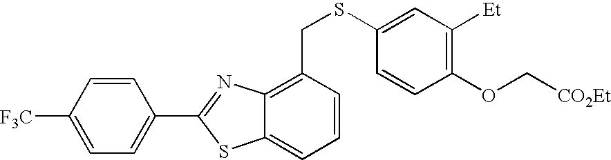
C1=CC([F3C])=CC=C1C1=NC2=C(CSC3=CC([Et])=C(OC[CO2Et])C=C3)C=CC=C2S1
